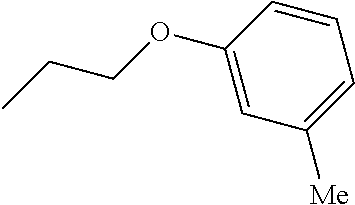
C1(OCCC)=CC([Me])=CC=C1
